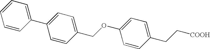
C1(CC[COOH])=CC=C(OCC2=CC=C(C3=CC=CC=C3)C=C2)C=C1
